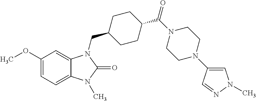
C1(OC)=CC=C2C(=C1)N(CC1CCC(C(N3CCN(C4=CN(C)N=C4)CC3)=O)CC1)C(=O)N2C
